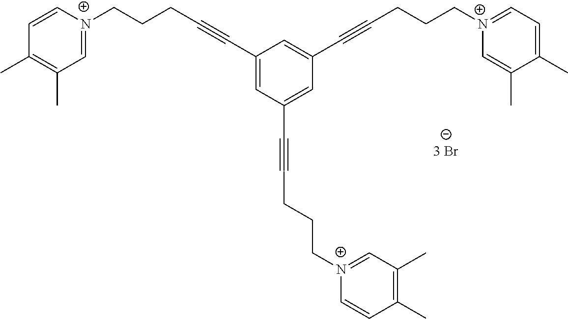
C1=[N+](CCCC#CC2=CC(C#CCCC[N+]3=CC(C)=C(C)C=C3)=CC(C#CCCC[N+]3=CC=C(C)C(C)=C3)=C2)C=CC(C)=C1C
